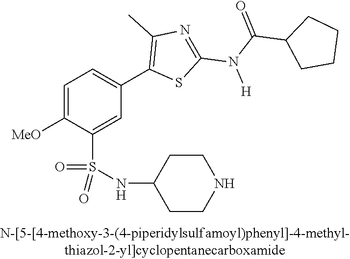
C1=C([OMe])C(S(NC2CCNCC2)(=O)=O)=CC(C2=C(C)N=C(N(C(C3CCCC3)=O)[H])S2)=C1
